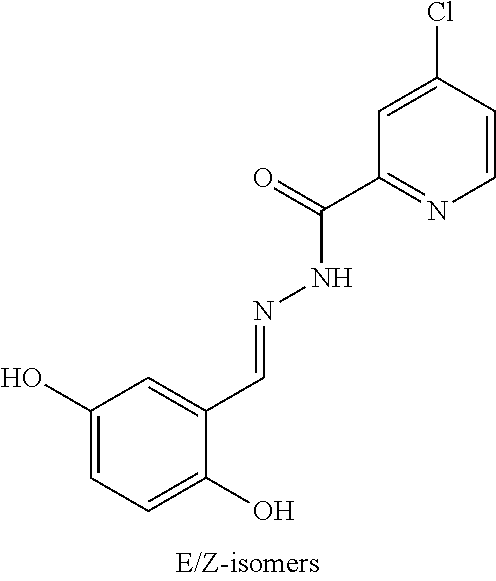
C1(O)=CC=C(O)C(C=NNC(C2=NC=CC(Cl)=C2)=O)=C1
